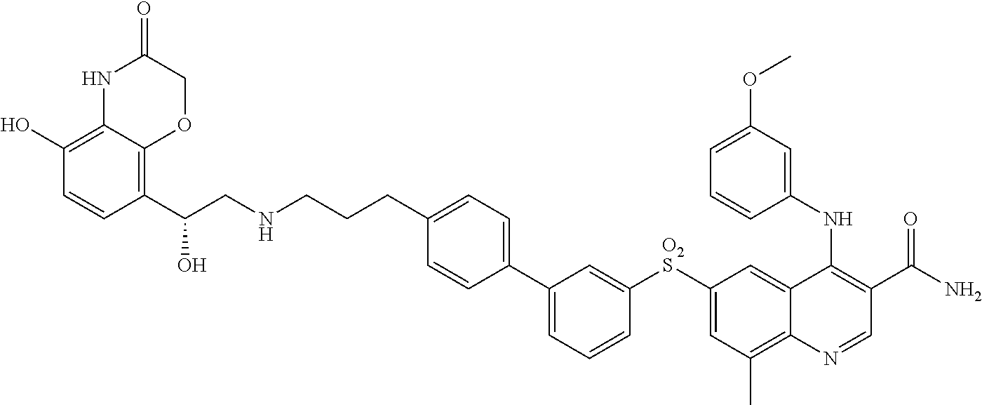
C1(C2=CC=CC([O2S]C3=CC(C)=C4C(=C3)C(NC3=CC(OC)=CC=C3)=C(C(=O)N)C=N4)=C2)=CC=C(CCCNCC(C2=C3C(=C(O)C=C2)NC(=O)CO3)O)C=C1
